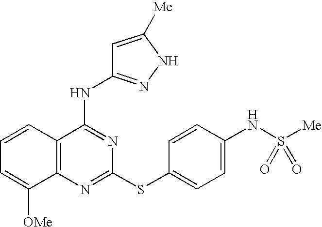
C1=CC2=C(C([OMe])=C1)N=C(SC1=CC=C(NS([Me])(=O)=O)C=C1)N=C2NC1=NNC([Me])=C1
